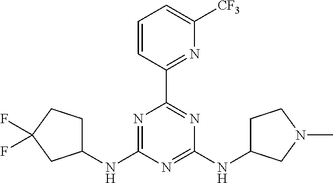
N1=C(NC2CCC(F)(F)C2)N=C(NC2CCN(C)C2)N=C1C1=NC([CF3])=CC=C1
